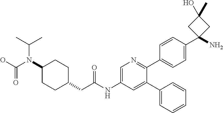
C1(N(C(O)=O)C(C)C)CCC(CC(NC2=CN=C(C3=CC=C(C4(N)CC(C)(O)C4)C=C3)C(C3=CC=CC=C3)=C2)=O)CC1
